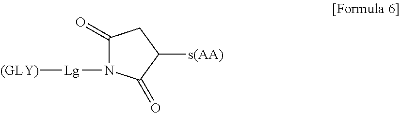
C1(=O)N([Lg][(GLY)])C(=O)C([s(AA)])C1
